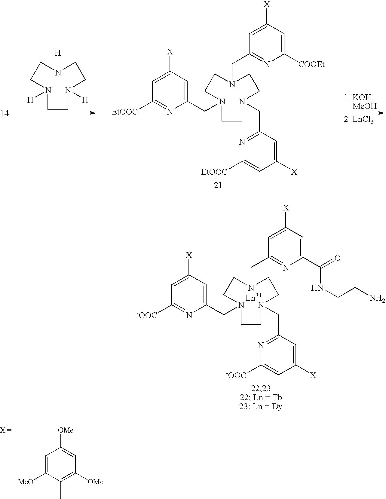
C1N(CC2=NC(C(=O)NCCN)=CC([X])=C2)CCN(CC2=NC([-OOC])=CC([X])=C2)CCN(CC2=CC([X])=CC([-OOC])=N2)C1.C1N([H])CCN([H])CCN([H])C1.C1N(CC2=NC([COOEt])=CC([X])=C2)CCN(CC2=NC([EtOOC])=CC([X])=C2)CCN(CC2=CC([X])=CC([EtOOC])=N2)C1.C1=C([MeO])C(C)=C([OMe])C=C1[OMe]
